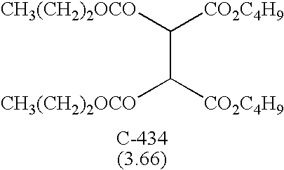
[CH3(CH2)2OCO]C([CO2C4H9])C([CH3(CH2)2OCO])[CO2C4H9]
